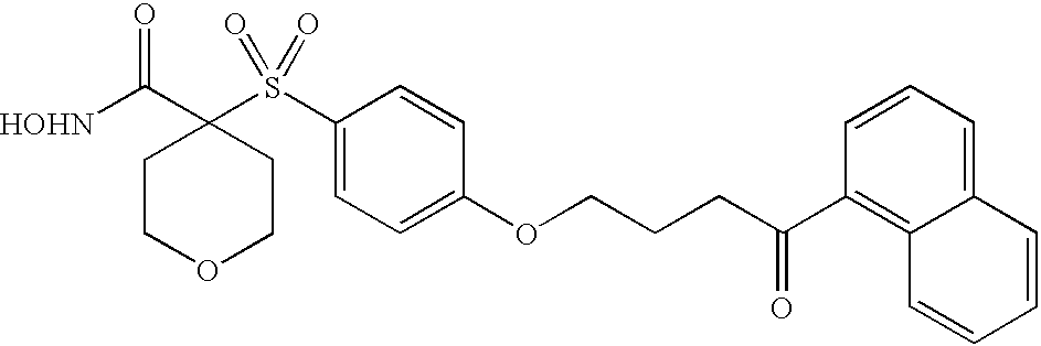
[HOHN]C(C1(S(C2=CC=C(OCCCC(C3=C4C(=CC=C3)C=CC=C4)=O)C=C2)(=O)=O)CCOCC1)=O
